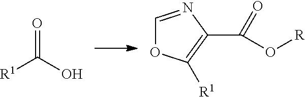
O1C=NC(C(O[R])=O)=C1[R1].[R1]C(O)=O
